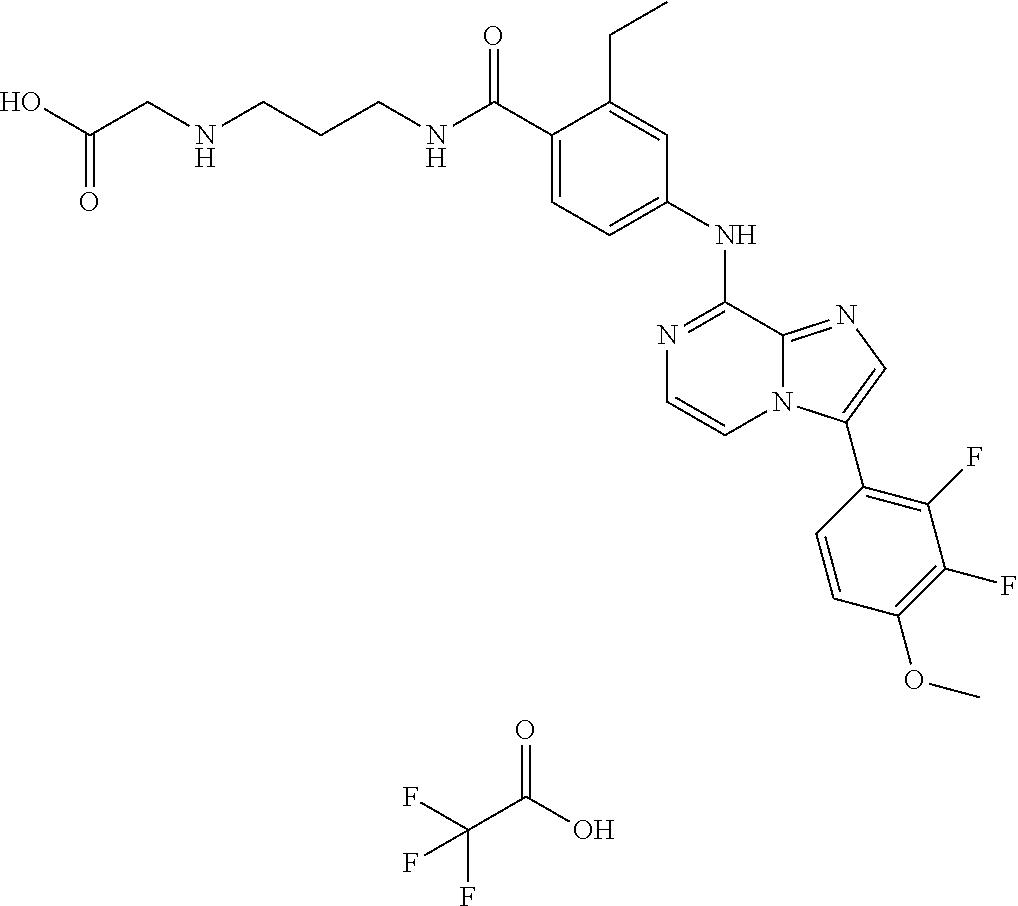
C(CNC(C1=CC=C(NC2=NC=CN3C2=NC=C3C2=C(F)C(F)=C(OC)C=C2)C=C1CC)=O)CNCC(O)=O.O=C(O)C(F)(F)F
